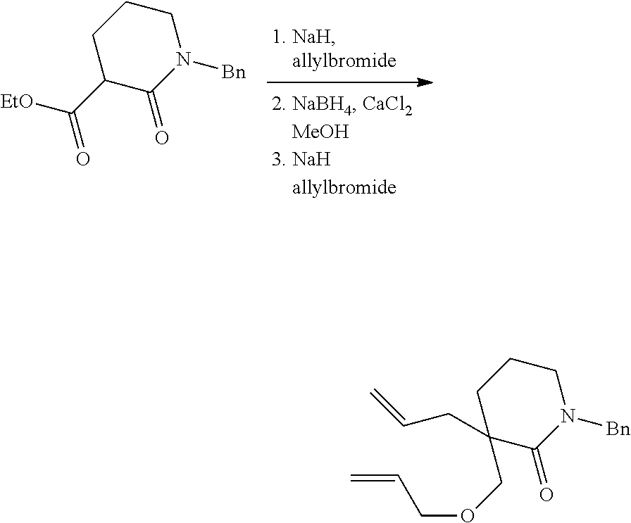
C1C(C([EtO])=O)C(=O)N([Bn])CC1.C1C(COCC=C)(CC=C)C(=O)N([Bn])CC1
